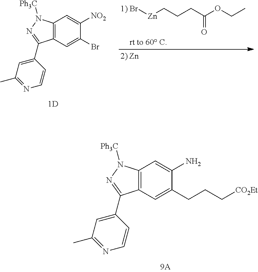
C12=C(C=C(CCC[CO2Et])C(N)=C1)C(C1=CC(C)=NC=C1)=NN2[Ph3C].C12=C(C=C(Br)C([NO2])=C1)C(C1=CC(C)=NC=C1)=NN2[Ph3C].[1) Br][Zn]CCCC(OCC)=O
